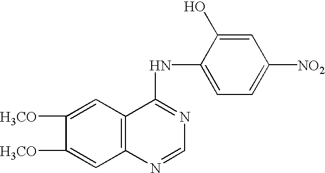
C1([H3CO])=CC2=C(C=C1[H3CO])C(NC1=CC=C([NO2])C=C1O)=NC=N2
